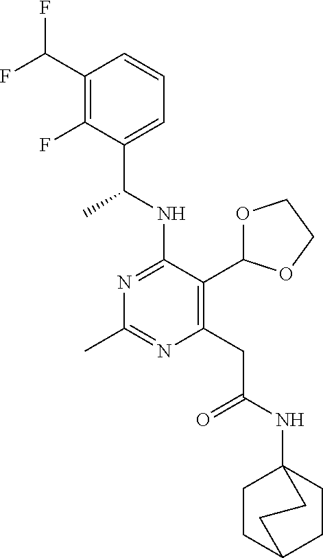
N1=C(NC(C)C2=CC=CC(C(F)F)=C2F)C(C2OCCO2)=C(CC(=O)NC23CCC(CC2)CC3)N=C1C
